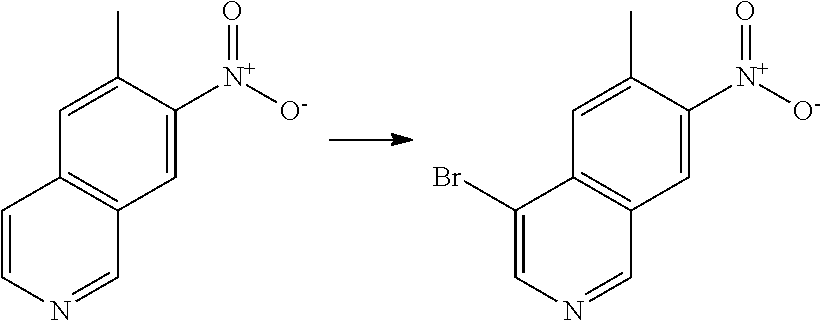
C1=C([N+](=O)[O-])C(C)=CC2=C1C=NC=C2.C1=C([N+](=O)[O-])C(C)=CC2=C1C=NC=C2Br
